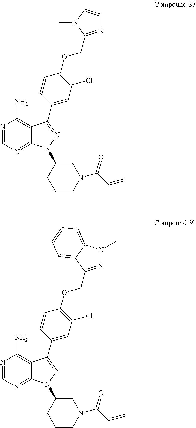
N1=CN=C2C(=C1N)C(C1=CC(Cl)=C(OCC3=NC=CN3C)C=C1)=NN2C1CCCN(C(C=C)=O)C1.N1=CN=C2C(=C1N)C(C1=CC(Cl)=C(OCC3=NN(C)C4=CC=CC=C43)C=C1)=NN2C1CCCN(C(C=C)=O)C1
